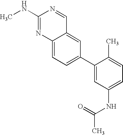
C12=CC=C(C3=CC(NC(C)=O)=CC=C3C)C=C1C=NC(NC)=N2
